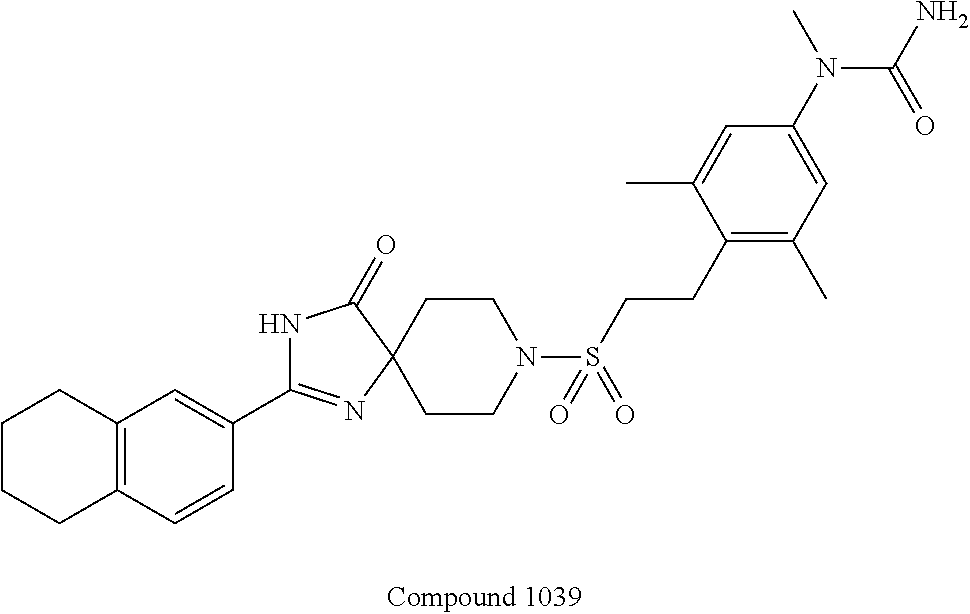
C1CC2(CCN1S(CCC1=C(C)C=C(N(C(N)=O)C)C=C1C)(=O)=O)C(=O)NC(C1=CC3=C(C=C1)CCCC3)=N2
